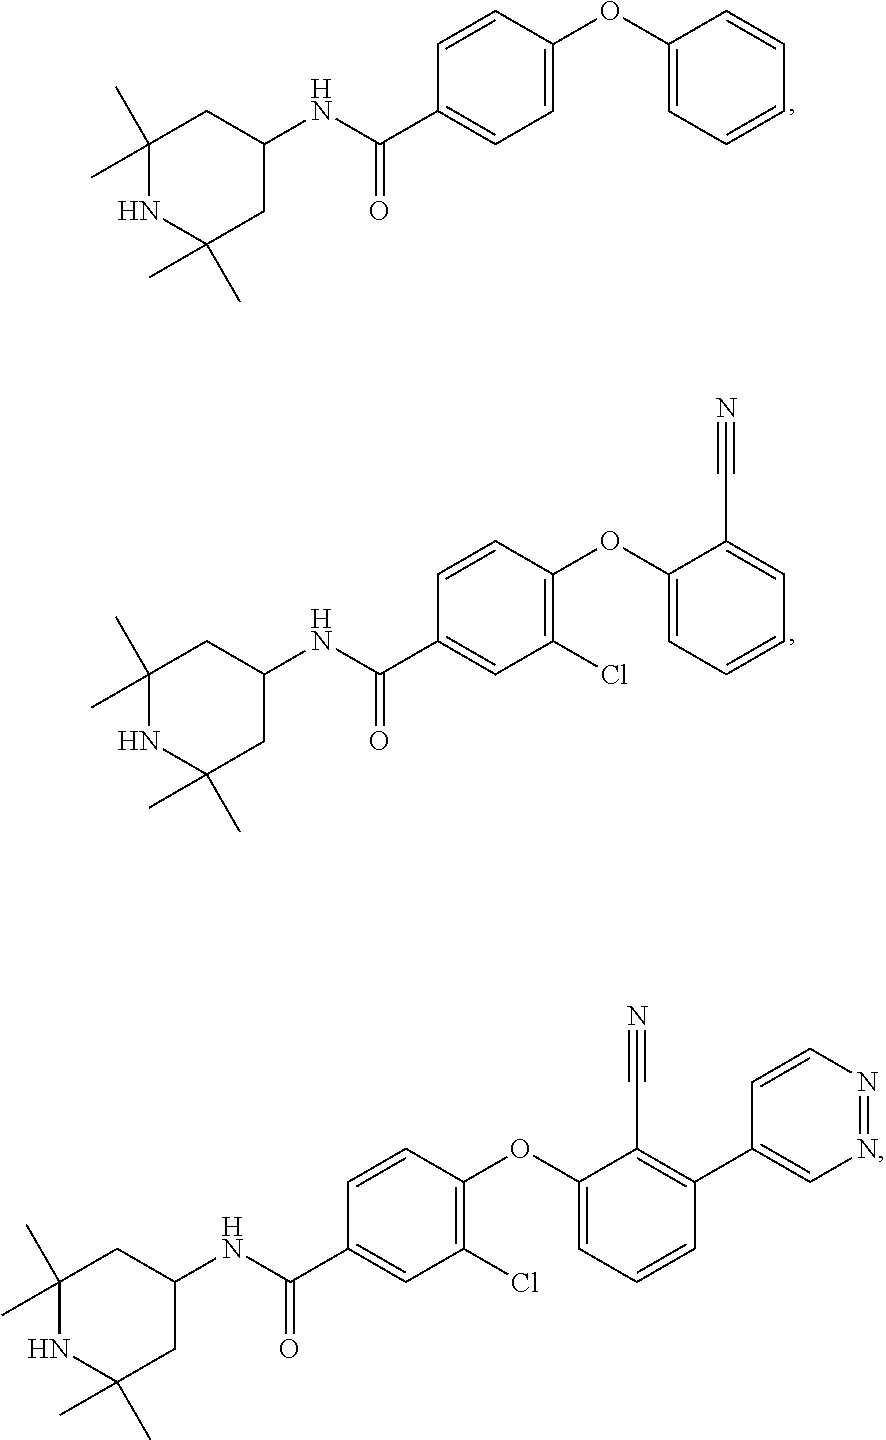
C1=CC(OC2=CC=CC=C2)=CC=C1C(NC1CC(C)(C)NC(C)(C)C1)=O.C1=CC(OC2=CC=CC=C2C#N)=C(Cl)C=C1C(NC1CC(C)(C)NC(C)(C)C1)=O.C1=CC(OC2=CC=CC(C3=CN=NC=C3)=C2C#N)=C(Cl)C=C1C(NC1CC(C)(C)NC(C)(C)C1)=O
